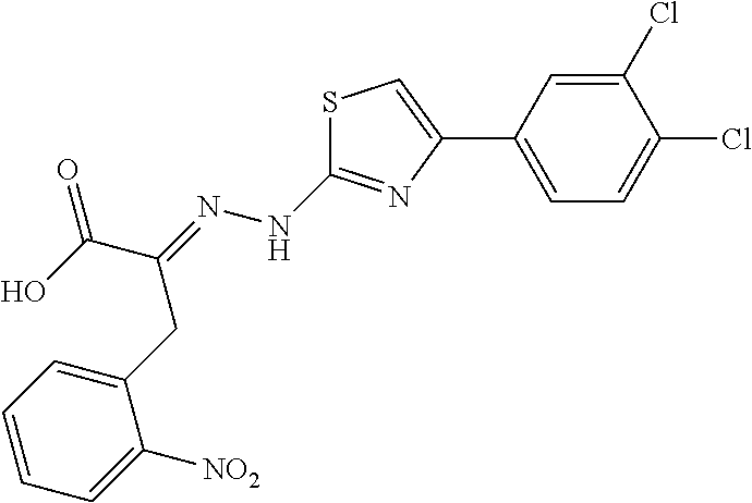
S1C(NN=C(C(O)=O)CC2=CC=CC=C2[NO2])=NC(C2=CC=C(Cl)C(Cl)=C2)=C1
